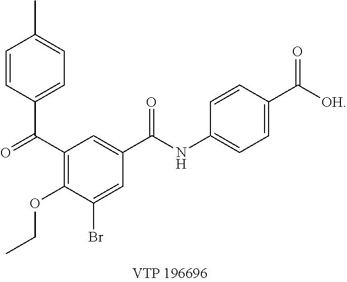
C1(C(C2=CC=C(C)C=C2)=O)=C(OCC)C(Br)=CC(C(NC2=CC=C(C([OH])=O)C=C2)=O)=C1
